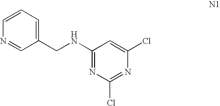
C1(CNC2=NC(Cl)=NC(Cl)=C2)=CC=CN=C1
